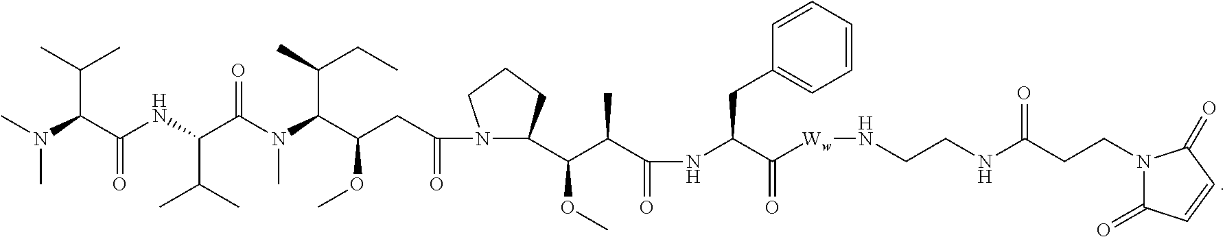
N1(C(CC(C(N(C(C(NC(C(N(C)C)C(C)C)=O)C(C)C)=O)C)C(CC)C)OC)=O)C(C(C(C(NC(C(=O)[Ww]NCCNC(CCN2C(=O)C=CC2=O)=O)CC2=CC=CC=C2)=O)C)OC)CCC1
